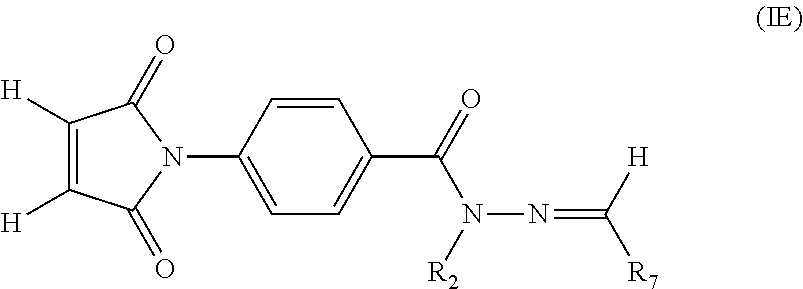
C1=C(N2C(=O)C([H])=C([H])C2=O)C=CC(C(=O)N([R2])N=C([R7])[H])=C1
